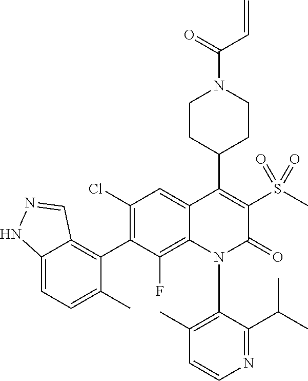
C1=CN=C(C(C)C)C(N2C(=O)C(S(C)(=O)=O)=C(C3CCN(C(C=C)=O)CC3)C3=CC(Cl)=C(C4=C5C(=CC=C4C)NN=C5)C(F)=C23)=C1C
